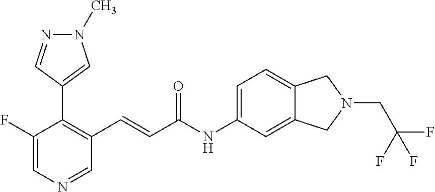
C1(F)=CN=CC(C=CC(NC2=CC=C3C(=C2)CN(CC(F)(F)F)C3)=O)=C1C1=CN(C)N=C1
